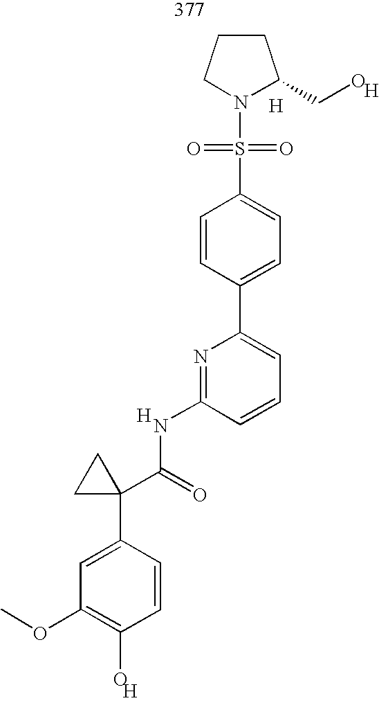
COC1=C(O)C=CC(C2(C(=O)NC3=NC(C4=CC=C(S(=O)(=O)N5CCCC5CO)C=C4)=CC=C3)CC2)=C1.[H].[H].[H].[H]
